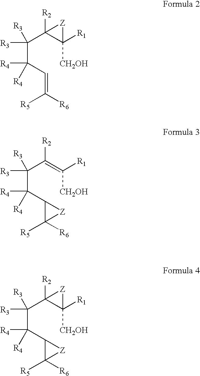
C(C(C=C([R6])[R5])([R4])[R4])(C1([R2])C([R1])([CH2OH])[Z]1)([R3])[R3].C(C(C1C([R6])([R5])[Z]1)([R4])[R4])(C(=C([R1])[CH2OH])[R2])([R3])[R3].C(C(C1C([R5])([R6])[Z]1)([R4])[R4])(C1([R2])C([R1])([CH2OH])[Z]1)([R3])[R3]
